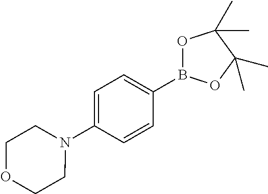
N1(C2=CC=C(B3OC(C)(C)C(C)(C)O3)C=C2)CCOCC1
